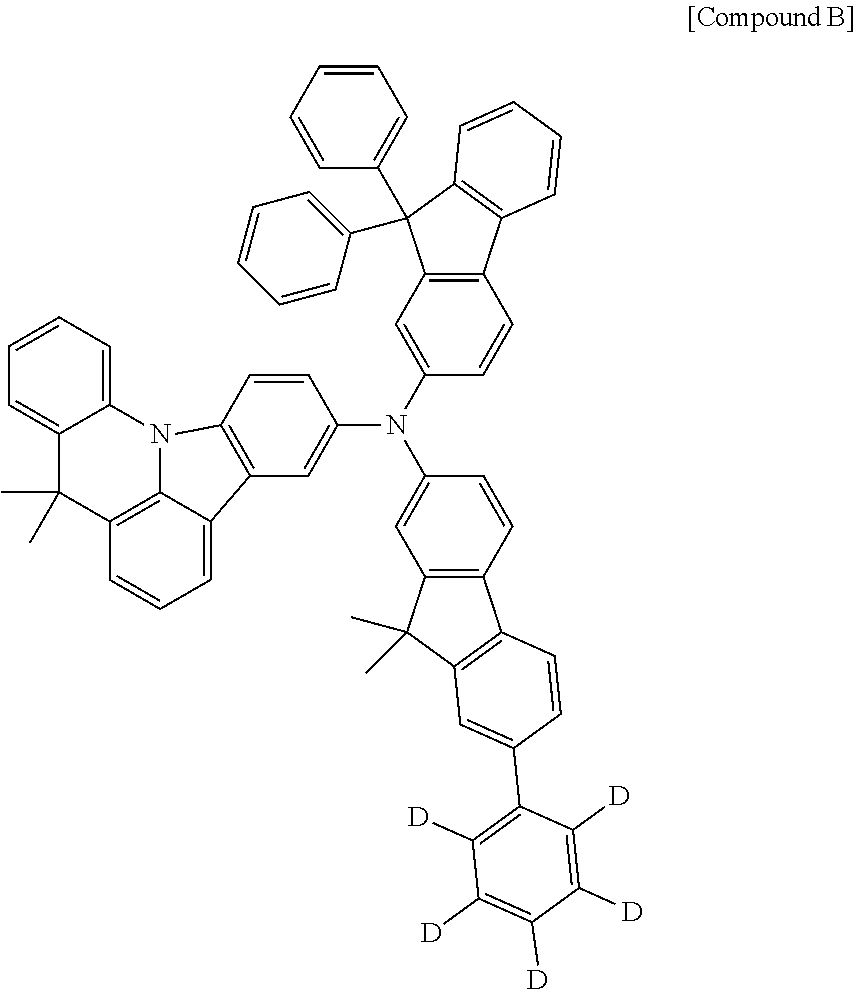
C12=CC=CC=C1C(C)(C)C1=C3N2C2=C(C3=CC=C1)C=C(N(C1=CC3=C(C=C1)C1=C(C3(C3=CC=CC=C3)C3=CC=CC=C3)C=CC=C1)C1=CC3=C(C=C1)C1=C(C3(C)C)C=C(C3=C([D])C([D])=C([D])C([D])=C3[D])C=C1)C=C2
